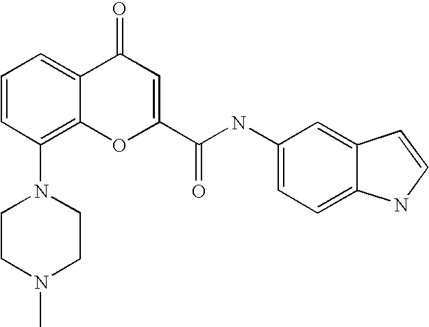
C1=CC(N2CCN(C)CC2)=C2C(=C1)C(=O)C=C(C(NC1=CC=C3C(=C1)C=CN3)=O)O2
